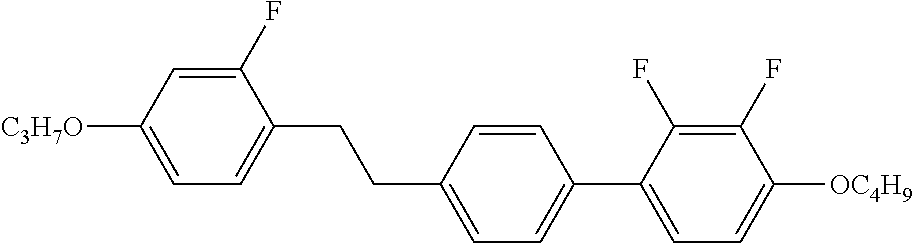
C1(F)=CC([C3H7O])=CC=C1CCC1=CC=C(C2=CC=C([OC4H9])C(F)=C2F)C=C1
